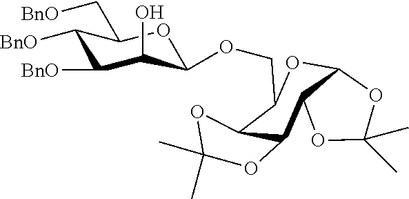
C1([BnO])C([BnO])C(O)C(OCC2OC3C(OC(C)(C)O3)C3C2OC(C)(C)O3)OC1C[BnO]
